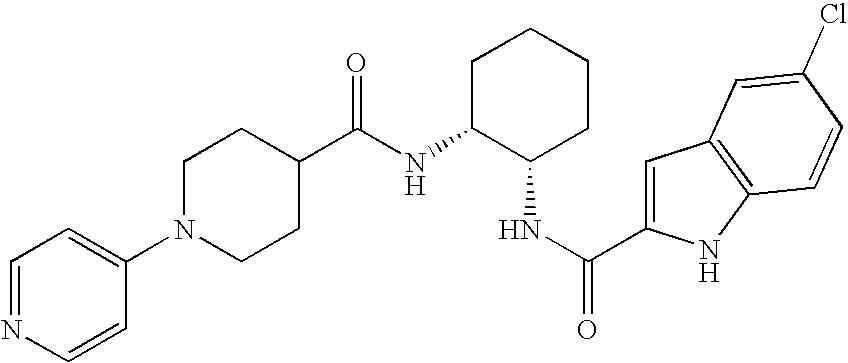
N(C1C(NC(=O)C2=CC3=C(N2)C=CC(Cl)=C3)CCCC1)C(C1CCN(C2=CC=NC=C2)CC1)=O
